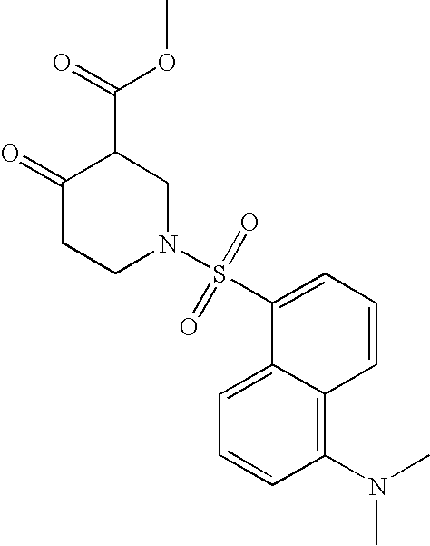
C1=C2C(=C(N(C)C)C=C1)C=CC=C2S(N1CC(C(=O)OC)C(=O)CC1)(=O)=O
